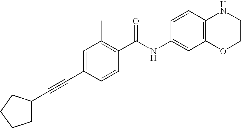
C1(C#CC2CCCC2)=CC(C)=C(C(NC2=CC3=C(C=C2)NCCO3)=O)C=C1
